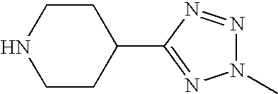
C1CNCCC1C1=NN(C)N=N1
